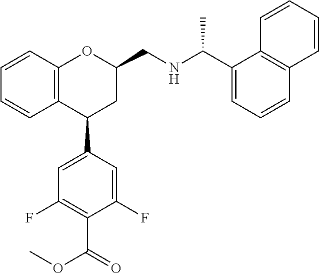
C12=C(C(C3=CC(F)=C(C(=O)OC)C(F)=C3)CC(CNC(C)C3=CC=CC4=C3C=CC=C4)O1)C=CC=C2
